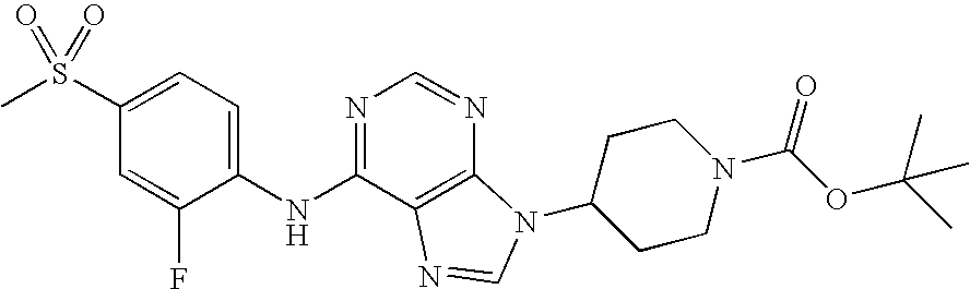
C1(S(C)(=O)=O)=CC=C(NC2=NC=NC3=C2N=CN3C2CCN(C(OC(C)(C)C)=O)CC2)C(F)=C1
